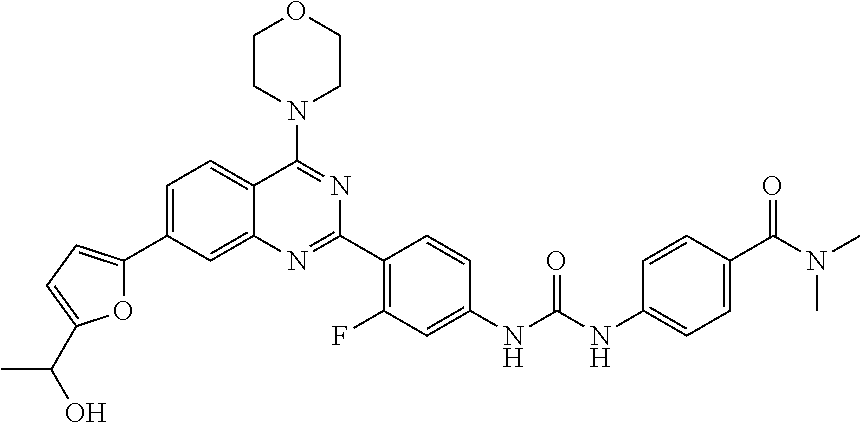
C1=C(C2=CC=C(C(C)O)O2)C=C2C(=C1)C(N1CCOCC1)=NC(C1=C(F)C=C(NC(NC3=CC=C(C(N(C)C)=O)C=C3)=O)C=C1)=N2
